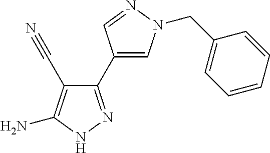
C1(C2=CN(CC3=CC=CC=C3)N=C2)=NNC(N)=C1C#N
